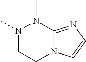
N1(C)CCN2C(=NC=C2)N1C
